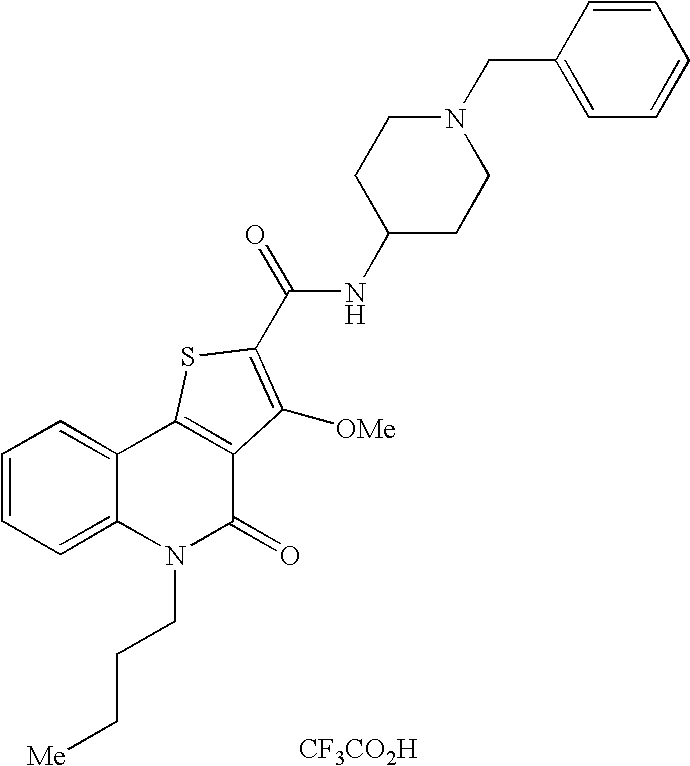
[CF3CO2H].C1CC(NC(=O)C2=C([OMe])C3=C(C4=CC=CC=C4N(CCC[Me])C3=O)S2)CCN1CC1=CC=CC=C1
